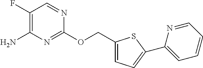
NC1=C(F)C=NC(OCC2=CC=C(C3=CC=CC=N3)S2)=N1
